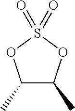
C1(C)C(C)OS(=O)(=O)O1
